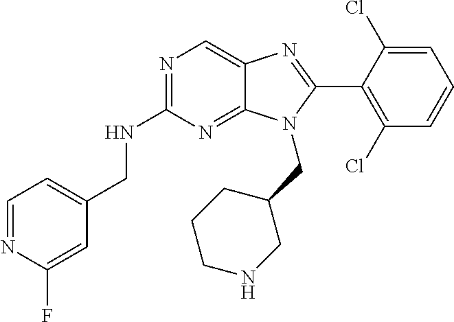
C1=NC(F)=CC(CNC2=NC=C3C(=N2)N(CC2CCCNC2)C(C2=C(Cl)C=CC=C2Cl)=N3)=C1
